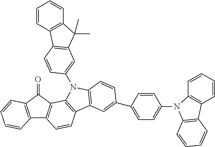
C12=C(C(=O)C3=C1C=CC1=C3N(C3=CC4=C(C5=C(C=CC=C5)C4(C)C)C=C3)C3=C1C=C(C1=CC=C(N4C5=C(C=CC=C5)C5=C4C=CC=C5)C=C1)C=C3)C=CC=C2
